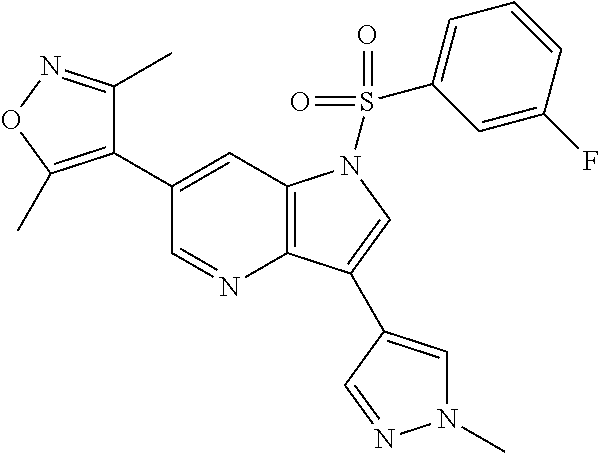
C1(C2=C(C)ON=C2C)=CC2=C(N=C1)C(C1=CN(C)N=C1)=CN2S(=O)(=O)C1=CC=CC(F)=C1
